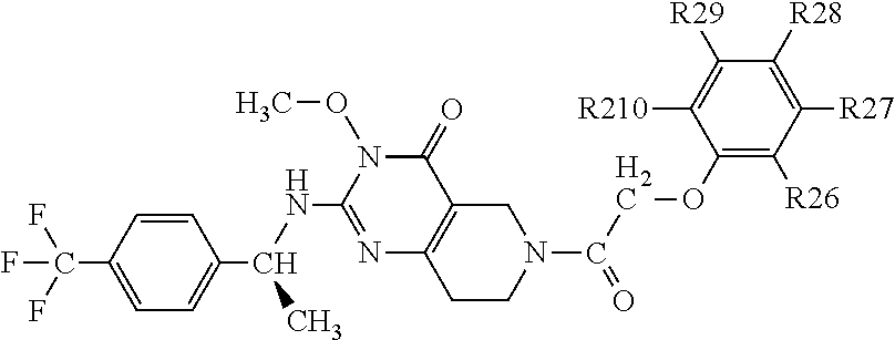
C1=CC(C(F)(F)F)=CC=C1C(NC1=NC2=C(C(=O)N1OC)CN(C(COC1=C([R26])C([R27])=C([R28])C([R29])=C1[R210])=O)CC2)C
